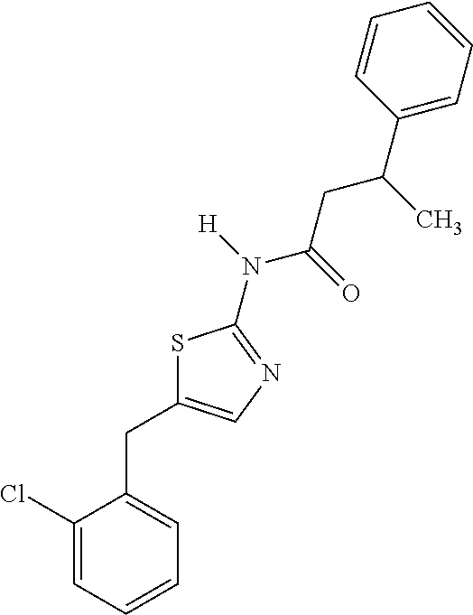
C1(Cl)=CC=CC=C1CC1=CN=C(N(C(CC(C2=CC=CC=C2)C)=O)[H])S1
